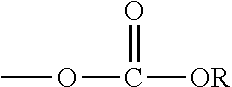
COC([OR])=O
